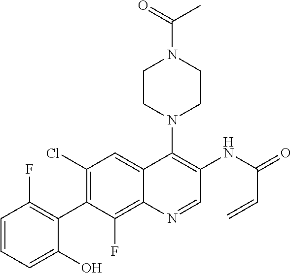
C1=CC=C(O)C(C2=C(Cl)C=C3C(=C2F)N=CC(NC(=O)C=C)=C3N2CCN(C(=O)C)CC2)=C1F
